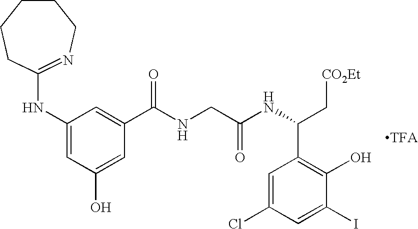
C1(NC2=NCCCCC2)=CC(O)=CC(C(NCC(NC(C2=C(O)C(I)=CC(Cl)=C2)C[CO2Et])=O)=O)=C1
